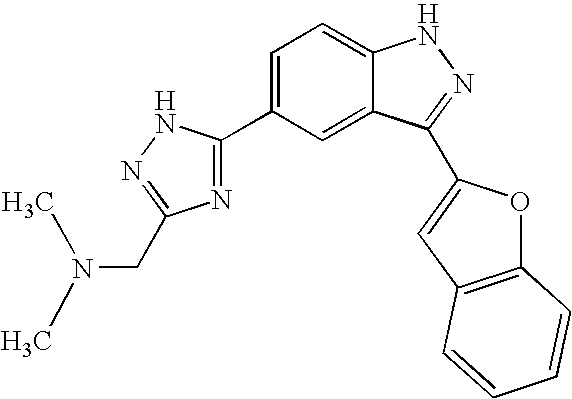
C1=C(C2=NC(CN(C)C)=NN2)C=C2C(=C1)NN=C2C1=CC2=C(O1)C=CC=C2
